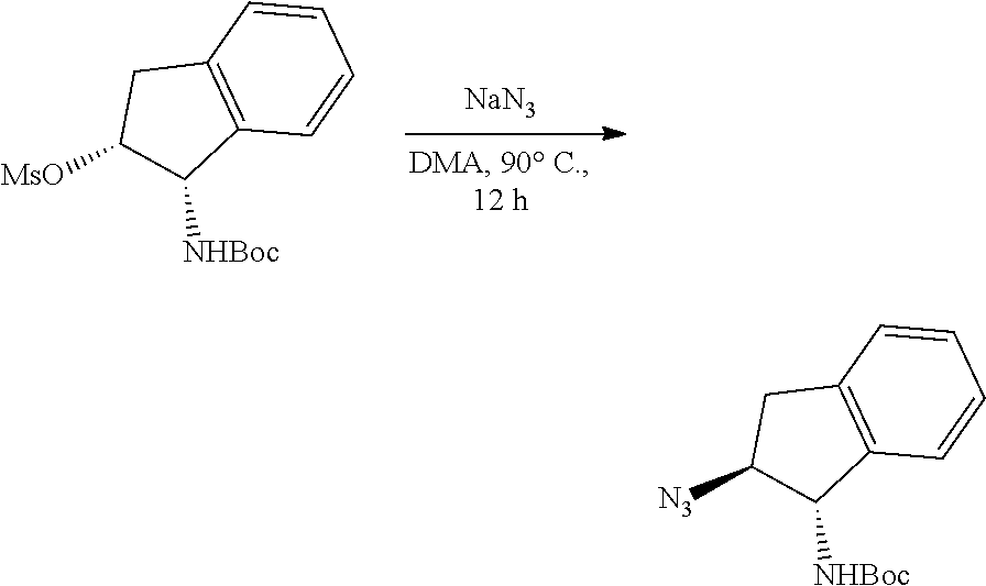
[NaN3].C1([NHBoc])C2=C(CC1[MsO])C=CC=C2.C1([NHBoc])C2=C(CC1[N3])C=CC=C2
